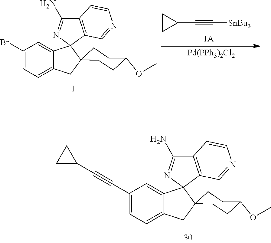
C([SnBu3])#CC1CC1.[Pd(PPh3)2Cl2].C1(Br)=CC=C2C(=C1)C1(N=C(N)C3=C1C=NC=C3)C1(C2)CCC(OC)CC1.C1(C#CC2CC2)=CC=C2C(=C1)C1(N=C(N)C3=C1C=NC=C3)C1(C2)CCC(OC)CC1
